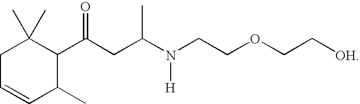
C1C=CC(C)C(C(CC(N(CCOCC[OH])[H])C)=O)C1(C)C
